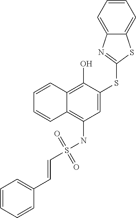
C1=CC2=C(O)C(SC3=NC4=CC=CC=C4S3)=CC(NS(=O)(=O)C=CC3=CC=CC=C3)=C2C=C1
